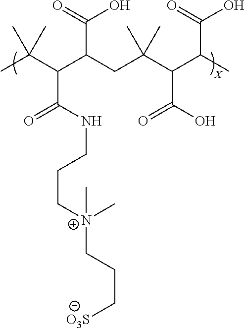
CC(C(C(CC(C(C(C)C(=O)O)C(O)=O)(C)C)C(=O)O)C(NCCC[N+](CCC[O3S])(C)C)=O)(C)C
